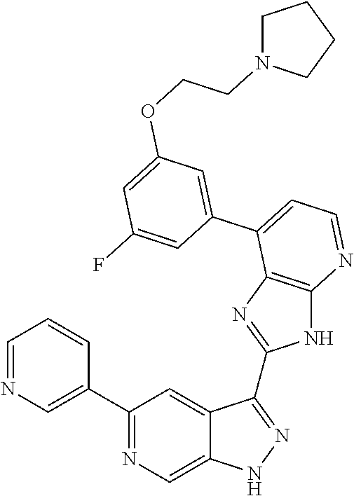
C1(C2=NC=C3C(=C2)C(C2=NC4=C(N2)N=CC=C4C2=CC(OCCN4CCCC4)=CC(F)=C2)=NN3)=CN=CC=C1
